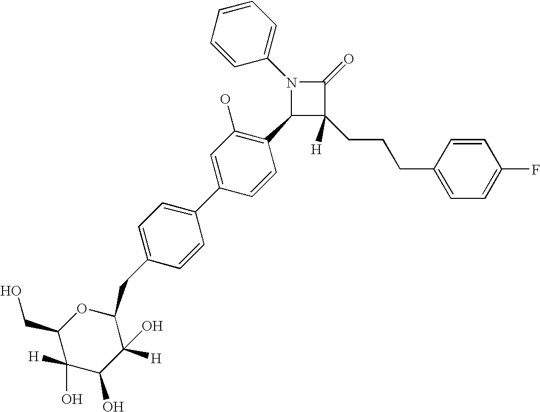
N1(C2=CC=CC=C2)C(C2=C(O)C=C(C3=CC=C(CC4OC(CO)C(O)([H])C(O)C4([H])O)C=C3)C=C2)C(CCCC2=CC=C(F)C=C2)([H])C1=O
